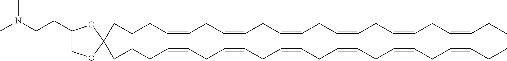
C(CCC=CCC=CCC=CCC=CCC=CCC=CCC)C1(CCCC=CCC=CCC=CCC=CCC=CCC=CCC)OCC(CCN(C)C)O1
